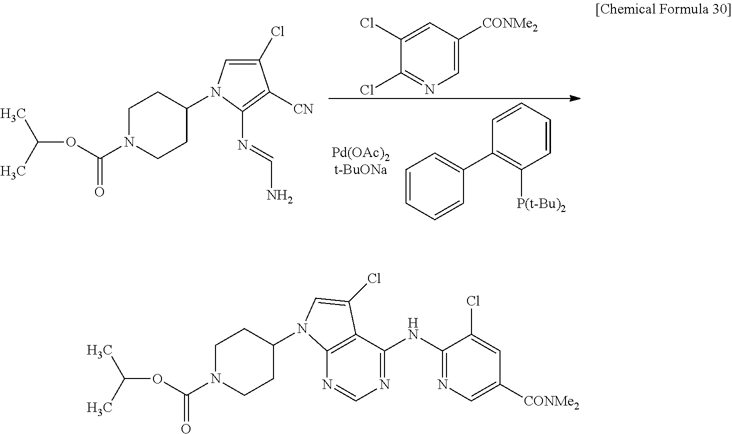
C1=CC=CC(C2=C([P(t-Bu)2])C=CC=C2)=C1.C1N(C(OC(C)C)=O)CCC(N2C=C(Cl)C([CN])=C2N=CN)C1.C1(Cl)=CC([CONMe2])=CN=C1Cl.C1N(C(OC(C)C)=O)CCC(N2C3=C(C(NC4=NC=C([CONMe2])C=C4Cl)=NC=N3)C(Cl)=C2)C1
